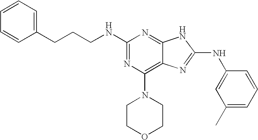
N(C1=NC(N2CCOCC2)=C2C(=N1)NC(NC1=CC(C)=CC=C1)=N2)CCCC1=CC=CC=C1
